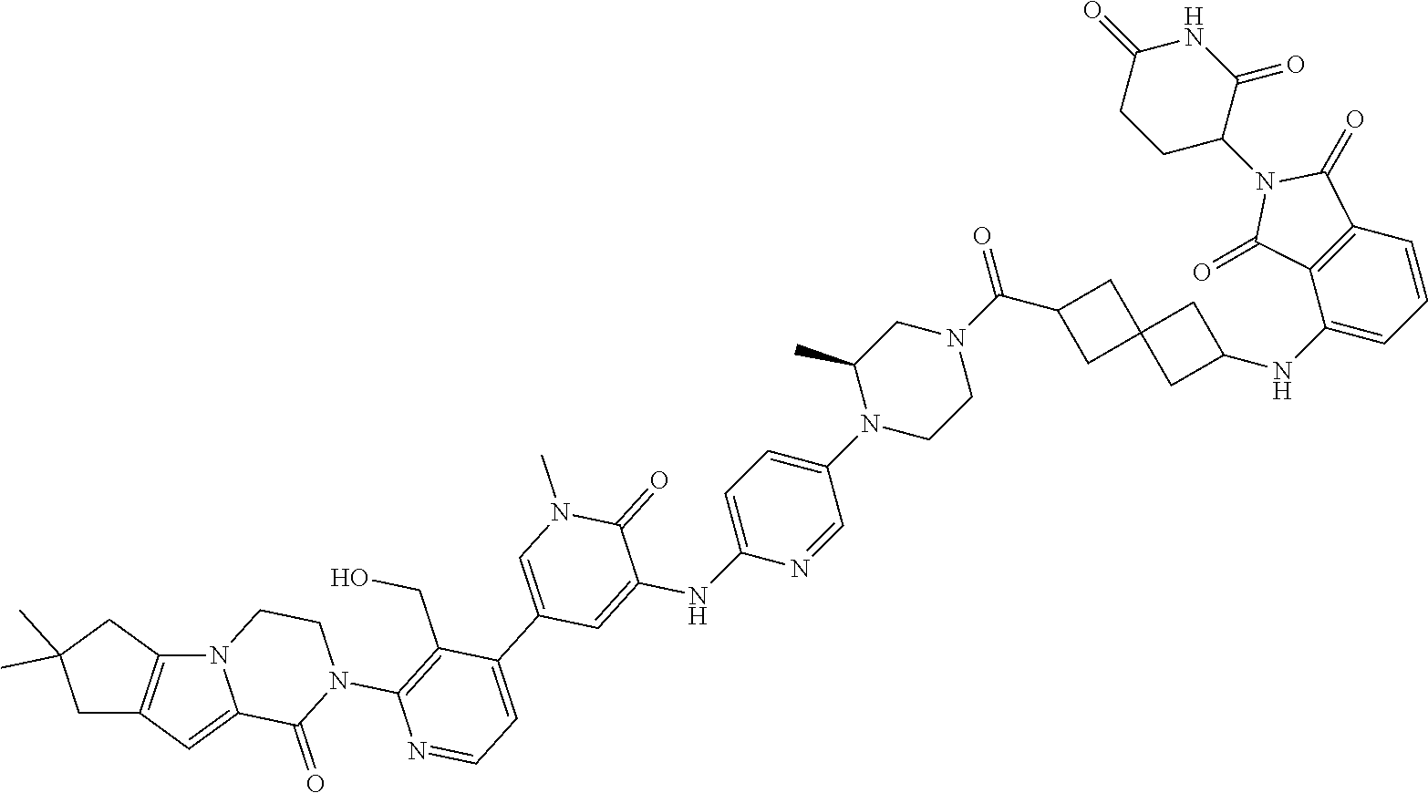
N12CCN(C3=C(CO)C(C4=CN(C)C(=O)C(NC5=CC=C(N6CCN(C(C7CC8(CC(NC9=CC=CC%10=C9C(=O)N(C9CCC(=O)NC9=O)C%10=O)C8)C7)=O)CC6C)C=N5)=C4)=CC=N3)C(=O)C1=CC1=C2CC(C)(C)C1
